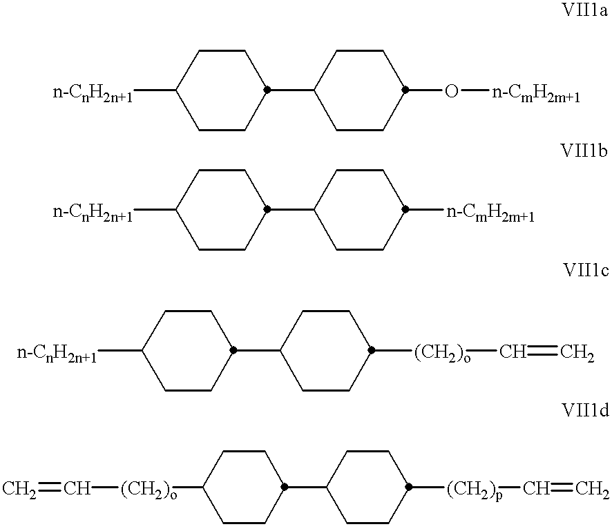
[n-CnH2n+1]C1CCC(C2CCC(O[n-CmH2m+1])CC2)CC1.[n-CnH2n+1]C1CCC(C2CCC([n-CmH2m+1])CC2)CC1.[n-CnH2n+1]C1CCC(C2CCC([(CH2)o]C=C)CC2)CC1.C1CC(C2CCC([(CH2)p]C=C)CC2)CCC1[(CH2)o]C=C
